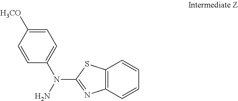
C1=C([H3CO])C=CC(N(N)C2=NC3=C(S2)C=CC=C3)=C1
